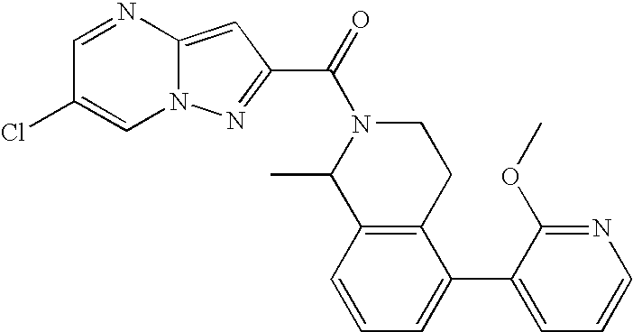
C1=NC2=CC(C(=O)N3C(C)C4=C(CC3)C(C3=CC=CN=C3OC)=CC=C4)=NN2C=C1Cl
